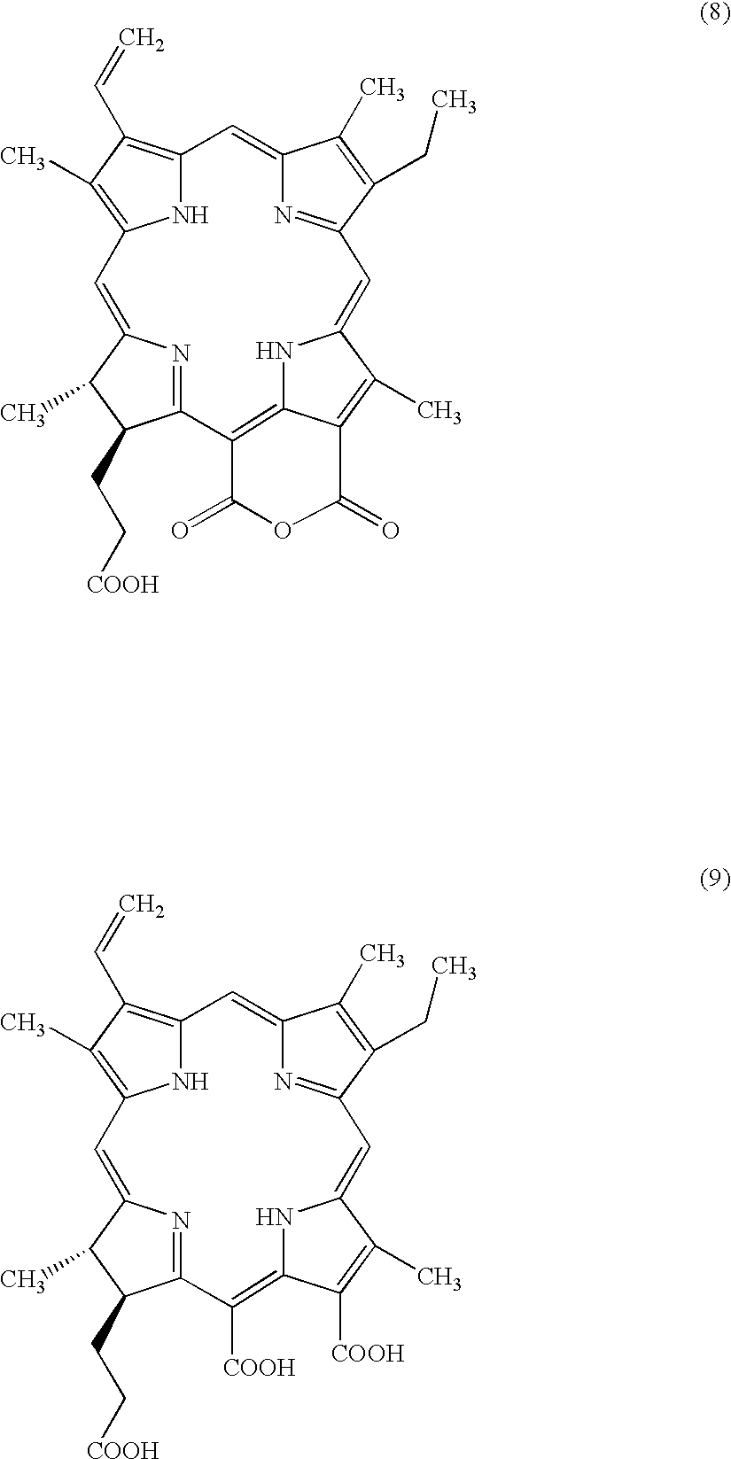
N1C2=C(C=C)C(C)=C1C=C1N=C(C(CC[COOH])C1C)C1=C3NC(=CC4=NC(=C2)C(C)=C4CC)C(C)=C3C(=O)OC1=O.N1C2=C(C=C)C(C)=C1C=C1N=C(C(CC[COOH])C1C)C([COOH])=C1NC(=CC3=NC(=C2)C(C)=C3CC)C(C)=C1[COOH]
